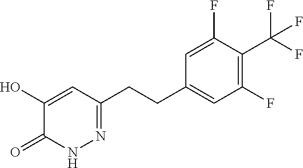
C(C1=CC(F)=C(C(F)(F)F)C(F)=C1)CC1=NNC(=O)C(O)=C1
